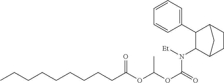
C1(N([Et])C(OC(OC(CCCCCCCCC)=O)C)=O)C2CCC(C1C1=CC=CC=C1)C2
